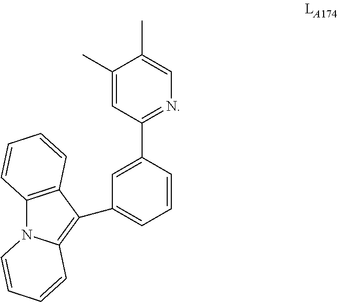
C1=C(C2=NC=C(C)C(C)=C2)C=CC=C1C1=C2N(C3=C1C=CC=C3)C=CC=C2
